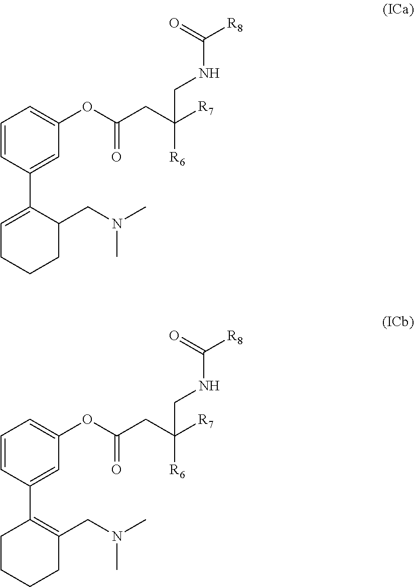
C1=CC(C2=CCCCC2CN(C)C)=CC(OC(CC([R7])([R6])CNC([R8])=O)=O)=C1.C1=CC(C2=C(CN(C)C)CCCC2)=CC(OC(CC([R7])([R6])CNC([R8])=O)=O)=C1
